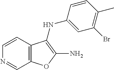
C12=C(C=CN=C1)C(NC1=CC(Br)=C(C)C=C1)=C(N)O2
